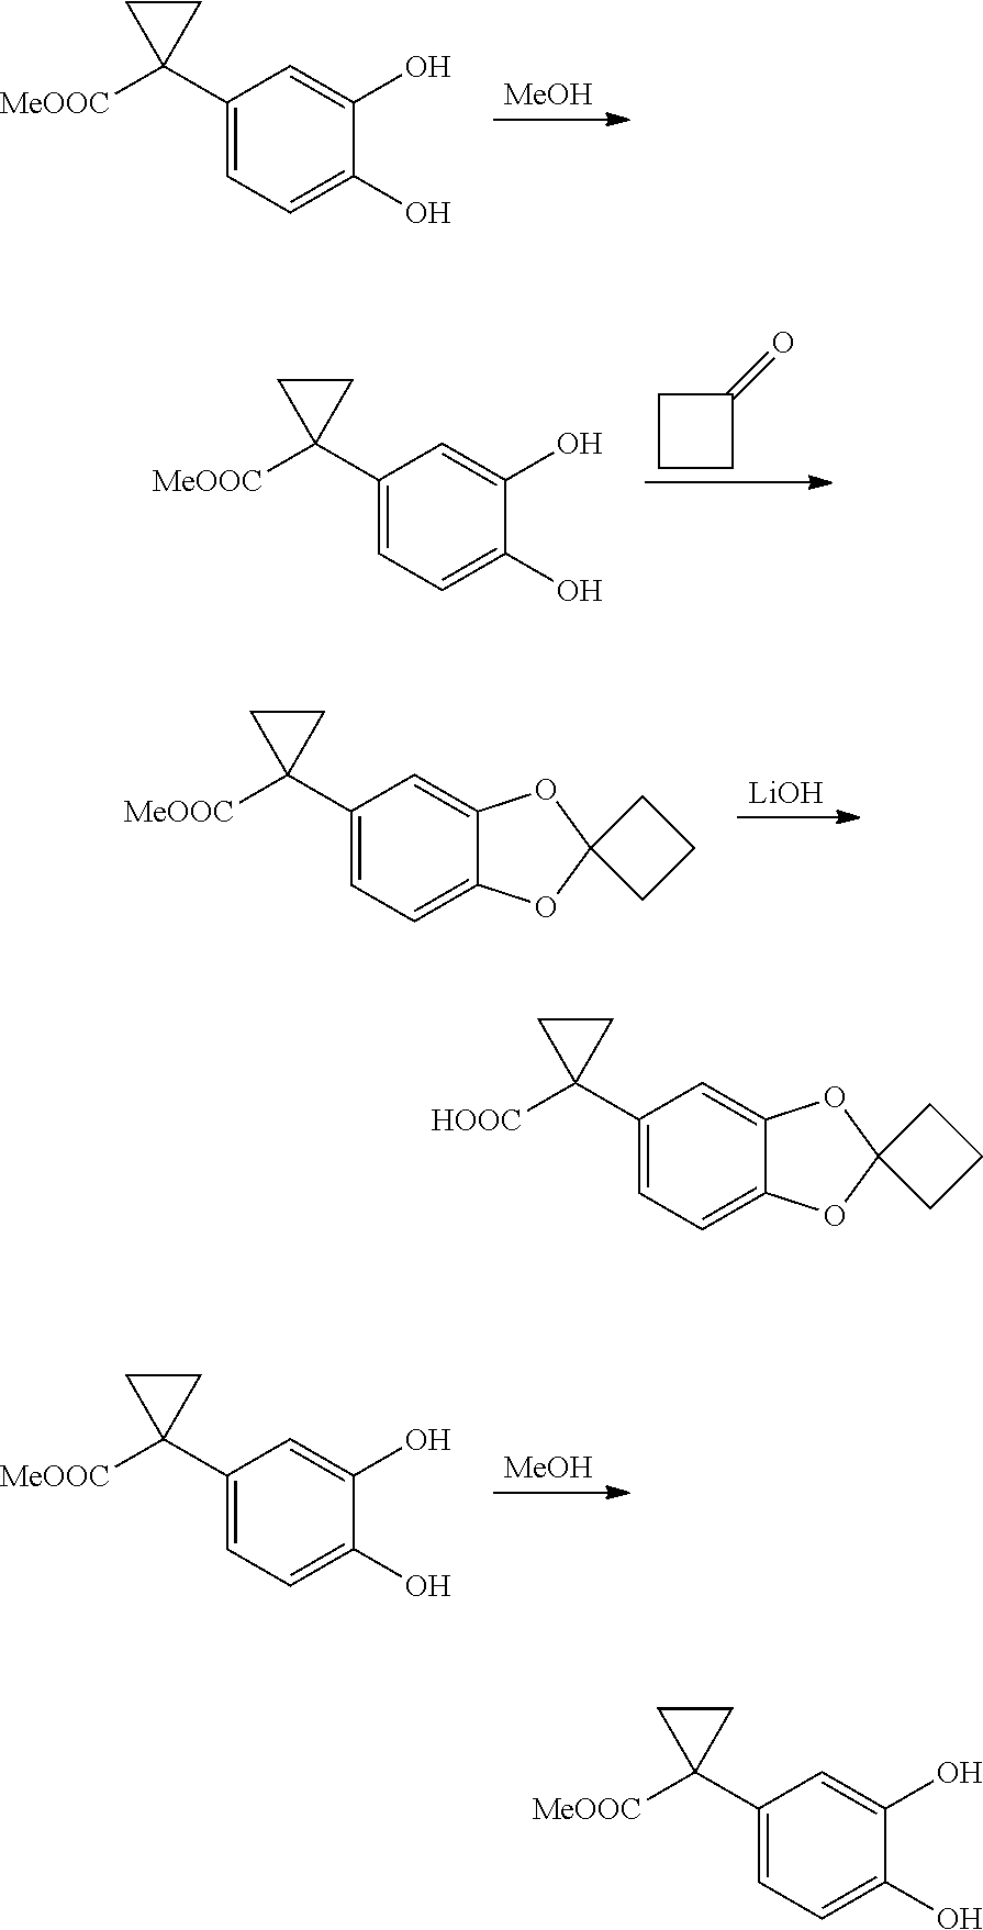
[MeOH].C1(C2([MeOOC])CC2)=CC=C(O)C(O)=C1.C1(C2([MeOOC])CC2)=CC=C(O)C(O)=C1.C1CC(=O)C1.[LiOH].C1(C2([MeOOC])CC2)=CC=C2C(=C1)OC1(O2)CCC1.[MeOH].C1(C2([MeOOC])CC2)=CC=C(O)C(O)=C1.C1(C2([MeOOC])CC2)=CC=C(O)C(O)=C1.C1(C2([HOOC])CC2)=CC=C2C(=C1)OC1(O2)CCC1
